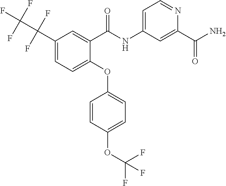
C1(C(F)(F)C(F)(F)F)=CC=C(OC2=CC=C(OC(F)(F)F)C=C2)C(C(NC2=CC=NC(C(N)=O)=C2)=O)=C1
